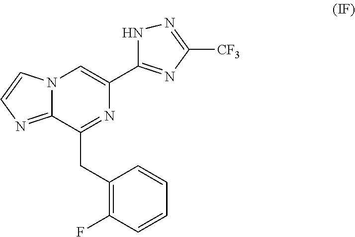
N12C(=NC=C1)C(CC1=C(F)C=CC=C1)=NC(C1=NC([CF3])=NN1)=C2
